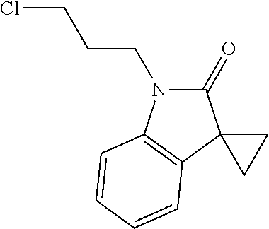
C1(=O)N(CCCCl)C2=C(C13CC3)C=CC=C2
